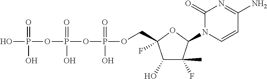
OP(=O)(OP(=O)(O)OP(=O)(O)OCC1(F)C(O)C(F)(C)C(N2C=CC(N)=NC2=O)O1)O
